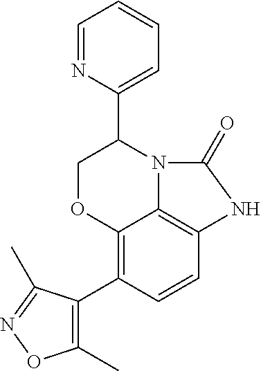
C12=C(C3=C(C)ON=C3C)C=CC3=C1N(C(C1=CC=CC=N1)CO2)C(=O)N3
